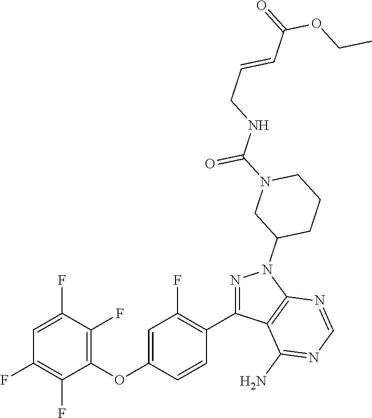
C1(OC2=CC(F)=C(C3=NN(C4CCCN(C(NCC=CC(=O)OCC)=O)C4)C4=C3C(N)=NC=N4)C=C2)=C(F)C(F)=CC(F)=C1F
